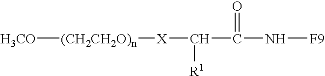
[H3CO][(CH2CH2O)n][X]C(C(N[F9])=O)[R1]
